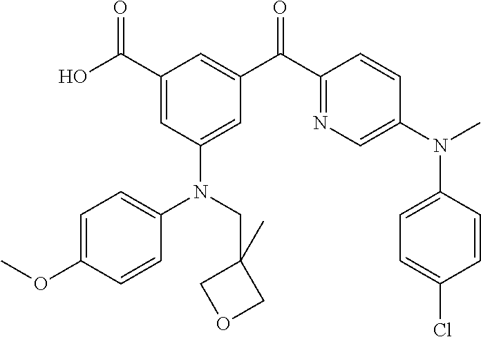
C1(C(O)=O)=CC(N(C2=CC=C(OC)C=C2)CC2(C)COC2)=CC(C(C2=NC=C(N(C)C3=CC=C(Cl)C=C3)C=C2)=O)=C1
